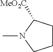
C1CC([MeO2C])N(C)C1
